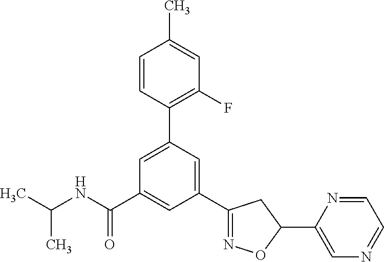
CC(NC(C1=CC(C2=NOC(C3=CN=CC=N3)C2)=CC(C2=C(F)C=C(C)C=C2)=C1)=O)C
